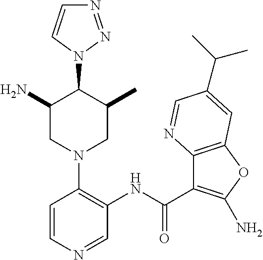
C1(NC(C2=C(N)OC3=C2N=CC(C(C)C)=C3)=O)=C(N2CC(N)C(N3C=CN=N3)C(C)C2)C=CN=C1
